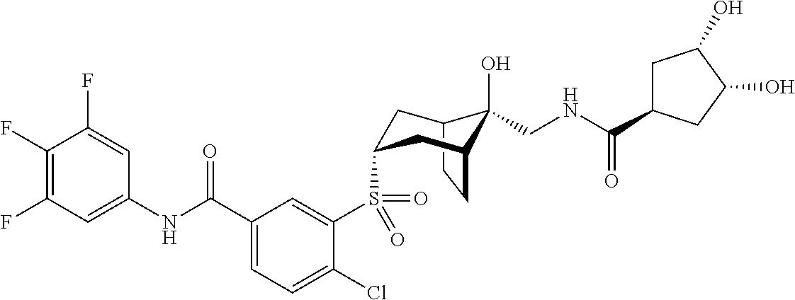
C1(F)=C(F)C=C(NC(C2=CC=C(Cl)C(S(=O)(=O)C3CC4C(O)(CNC(=O)C5CC(O)C(O)C5)C(CC4)C3)=C2)=O)C=C1F
